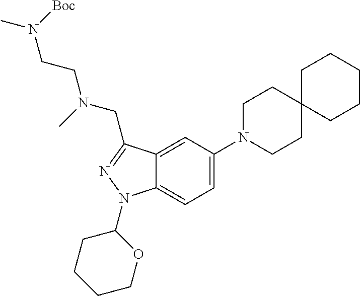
C12=CC(N3CCC4(CC3)CCCCC4)=CC=C1N(C1CCCCO1)N=C2CN(CCN(C)[Boc])C
